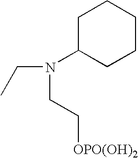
N(CC[OPO(OH)2])(CC)C1CCCCC1
